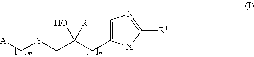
C1=C(CC(O)([R])C[Y]C[A])[X]C([R1])=N1
